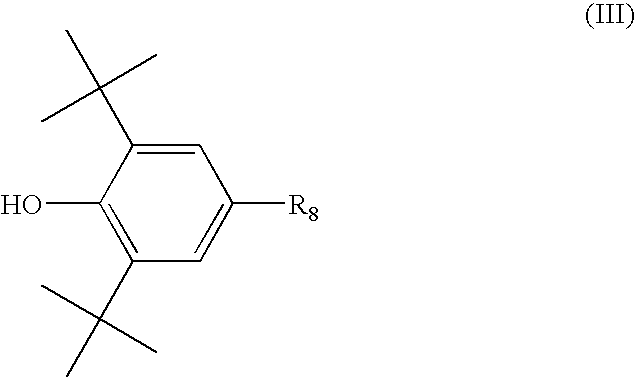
C1(C(C)(C)C)=C(O)C(C(C)(C)C)=CC([R8])=C1
